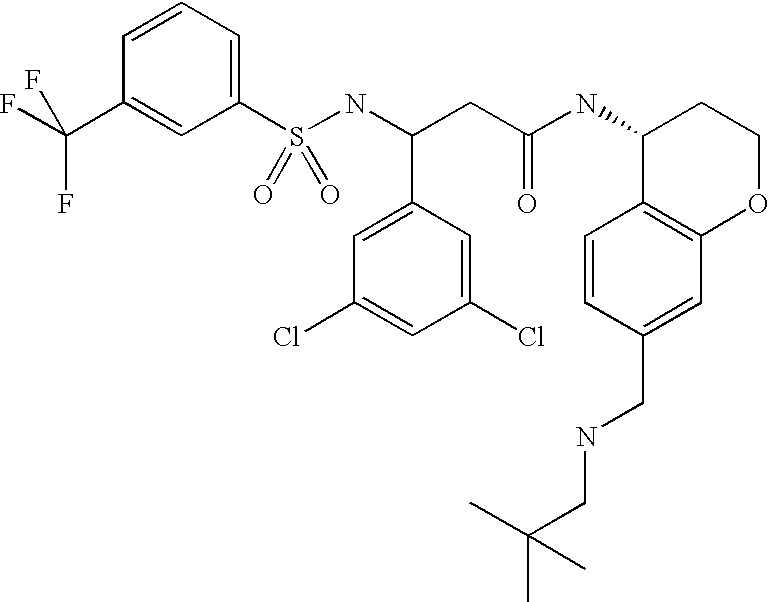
C1=CC=C(S(NC(CC(NC2C3=C(OCC2)C=C(CNCC(C)(C)C)C=C3)=O)C2=CC(Cl)=CC(Cl)=C2)(=O)=O)C=C1C(F)(F)F
